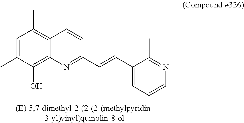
CC1=CC(C)=C2C(=C1O)N=C(C=CC1=CC=CN=C1C)C=C2
